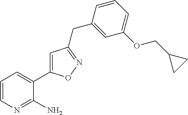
C1=CN=C(N)C(C2=CC(CC3=CC(OCC4CC4)=CC=C3)=NO2)=C1
